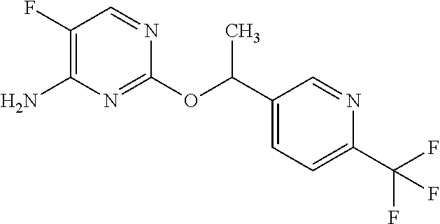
C1(OC(C2=CC=C(C(F)(F)F)N=C2)C)=NC(N)=C(F)C=N1
